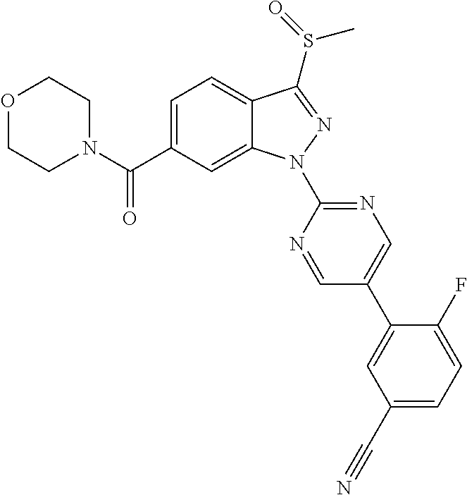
C12=CC=C(C(N3CCOCC3)=O)C=C1N(C1=NC=C(C3=CC(C#N)=CC=C3F)C=N1)N=C2S(=O)C
